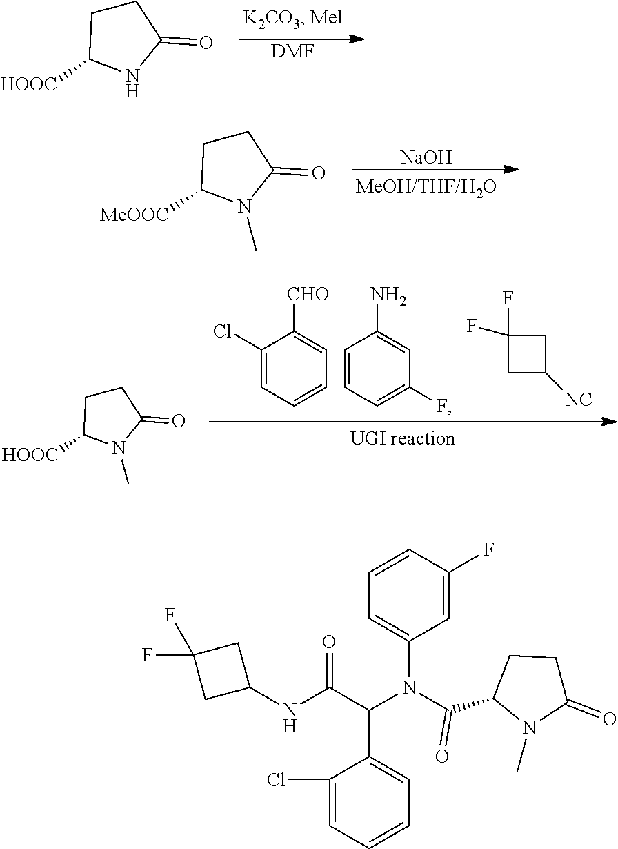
C1CC([HOOC])NC1=O.[DMF].[NaOH].C1CC([MeOOC])N(C)C1=O.C1(Cl)=CC=CC=C1[CHO].C1=CC=C(F)C=C1N.C1C([NC])CC1(F)F.C1CC([HOOC])N(C)C1=O.C1(NC(C(N(C(C2N(C)C(=O)CC2)=O)C2=CC=CC(F)=C2)C2=CC=CC=C2Cl)=O)CC(F)(F)C1
